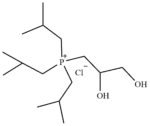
C([P+](CC(C)C)(CC(C)C)CC(O)CO)C(C)C.[Cl-]
